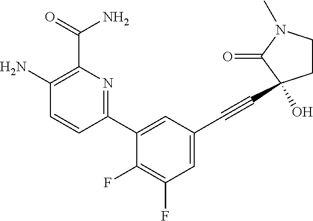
C1=CC(C2=CC(C#CC3(O)CCN(C)C3=O)=CC(F)=C2F)=NC(C(=O)N)=C1N
